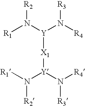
[R1]N([Y](N([R4])[R3])[X1][Y](N([R2])[R1])N([R3])[R4])[R2]
